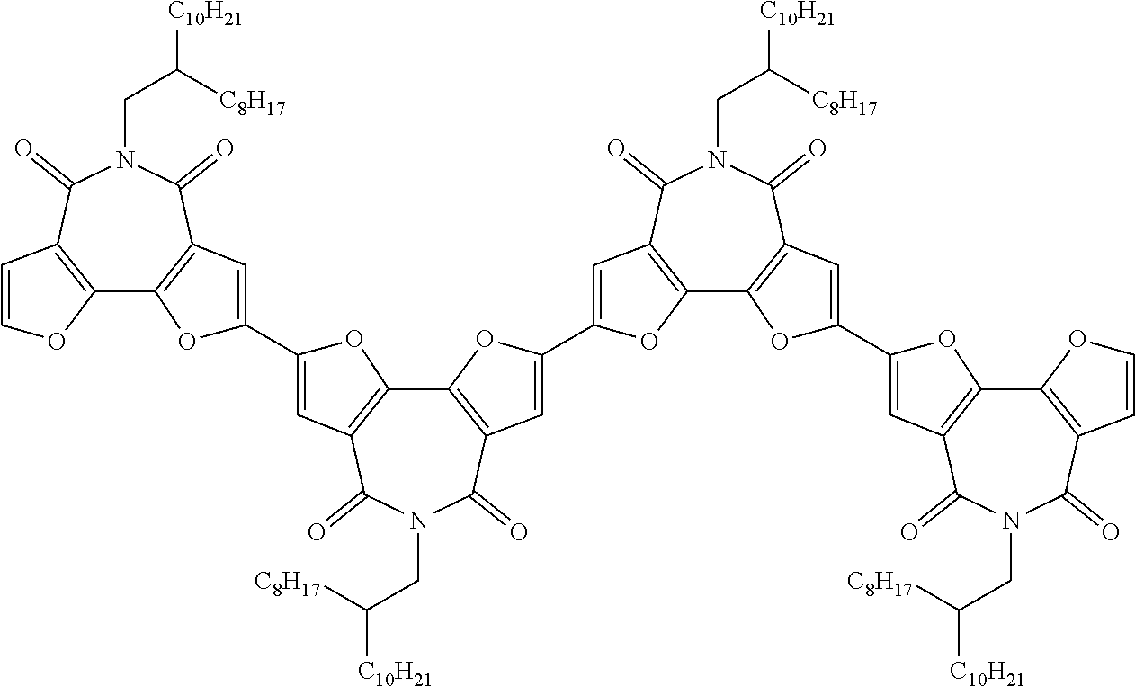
C12=C(C(=O)N(CC([C10H21])[C8H17])C(=O)C3=C1OC(C1=CC4=C(C5=C(C(=O)N(CC([C10H21])[C8H17])C4=O)C=C(C4=CC6=C(C7=C(C(=O)N(CC([C10H21])[C8H17])C6=O)C=C(C6=CC8=C(C9=C(C(=O)N(CC([C10H21])[C8H17])C8=O)C=CO9)O6)O7)O4)O5)O1)=C3)C=CO2
